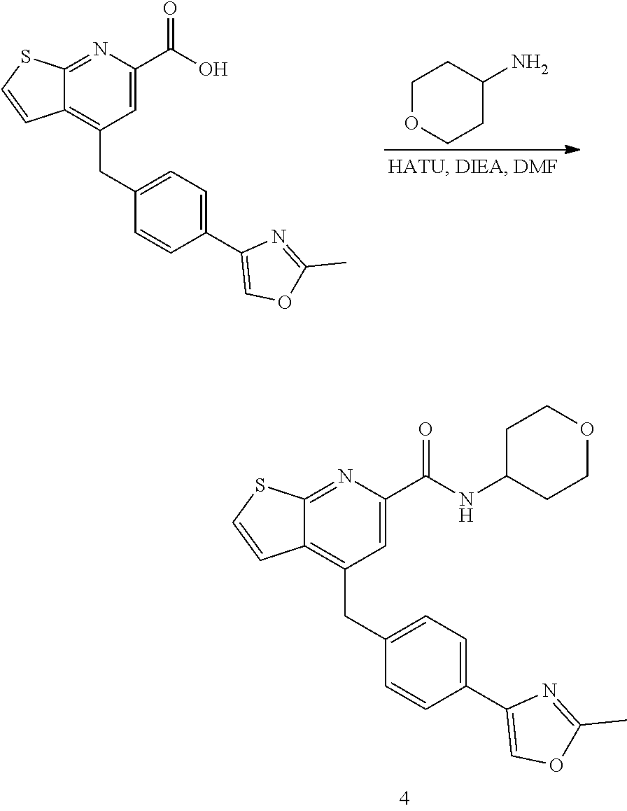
C12=NC(C(NC3CCOCC3)=O)=CC(CC3=CC=C(C4=COC(C)=N4)C=C3)=C1C=CS2.C1OCCC(N)C1.C12=NC(C(O)=O)=CC(CC3=CC=C(C4=COC(C)=N4)C=C3)=C1C=CS2
